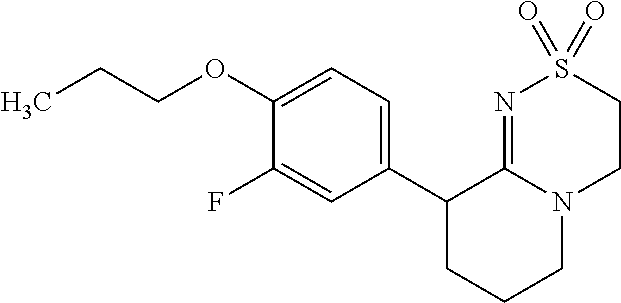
C1(C2=CC=C(OCCC)C(F)=C2)CCCN2C1=NS(=O)(=O)CC2
